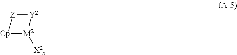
[Z]1[Cp][M2]([X2s])[Y2]1
